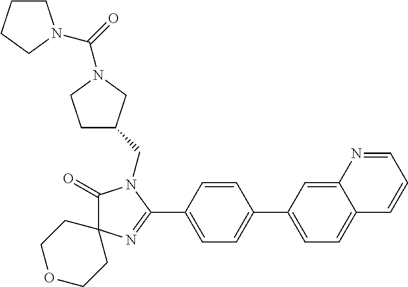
C1(=O)N(CC2CCN(C(=O)N3CCCC3)C2)C(C2=CC=C(C3=CC=C4C(=C3)N=CC=C4)C=C2)=NC12CCOCC2
